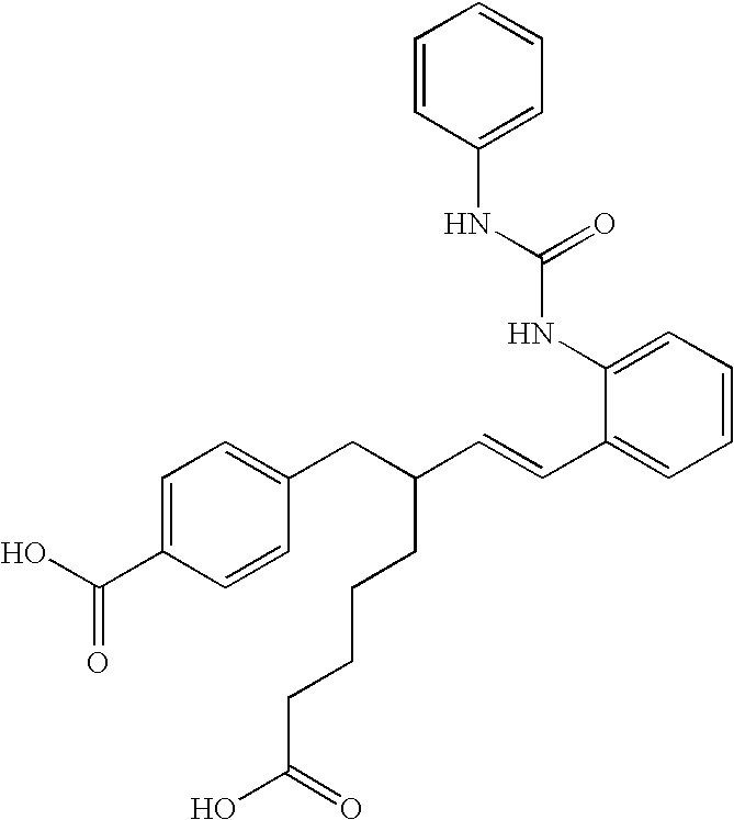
C1=C(C(=O)O)C=CC(CC(C=CC2=CC=CC=C2NC(=O)NC2=CC=CC=C2)CCCCC(=O)O)=C1
